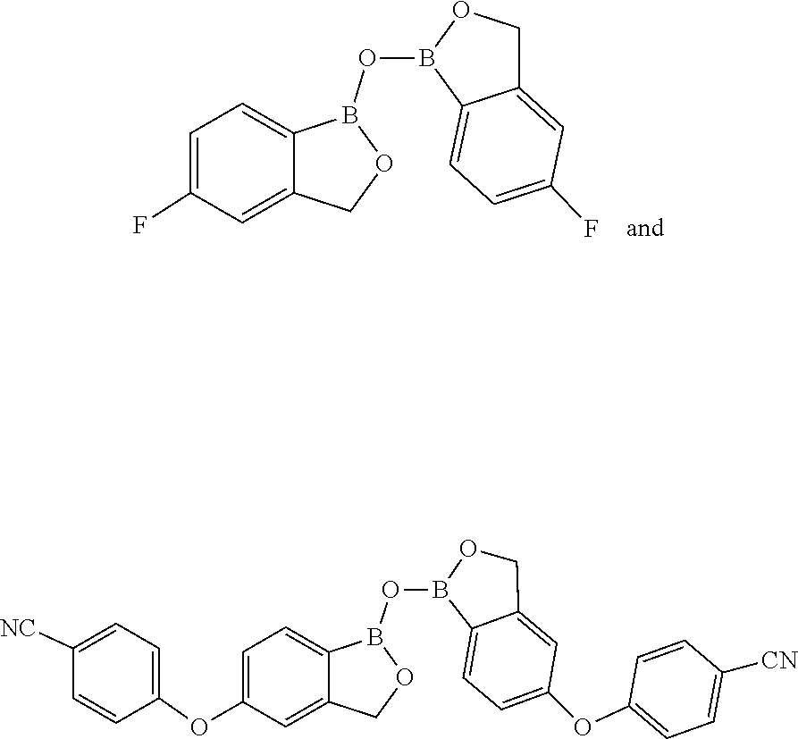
C1=C2C(=CC(F)=C1)COB2OB1OCC2=CC(F)=CC=C12.C1=CC(OC2=CC=C3C(=C2)COB3OB2OCC3=CC(OC4=CC=C([CN])C=C4)=CC=C32)=CC=C1[NC]
